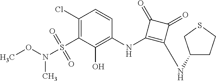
C1(Cl)=C(S(N(C)OC)(=O)=O)C(O)=C(NC2=C(NC3CCSC3)C(=O)C2=O)C=C1
